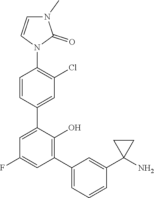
C1=CC(C2=CC(F)=CC(C3=CC=CC(C4(N)CC4)=C3)=C2O)=CC(Cl)=C1N1C(=O)N(C)C=C1
